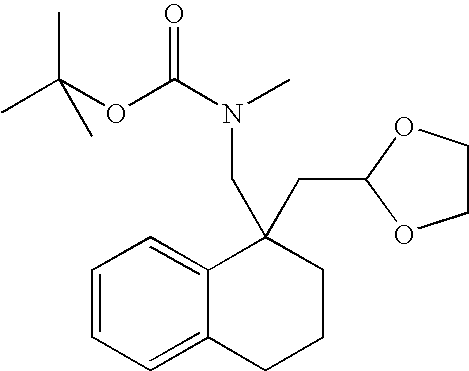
C1=CC=C2C(=C1)C(CN(C)C(=O)OC(C)(C)C)(CC1OCCO1)CCC2
